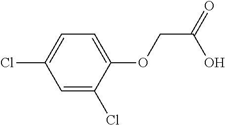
C1=C(Cl)C(OCC(=O)O)=CC=C1Cl
